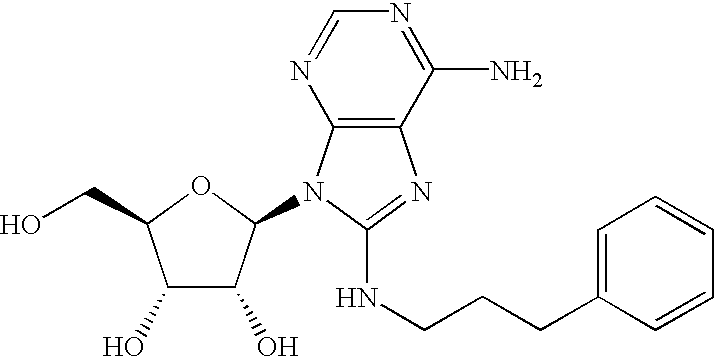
C1(O)C(O)C(N2C3=C(N=C2NCCCC2=CC=CC=C2)C(N)=NC=N3)OC1CO
